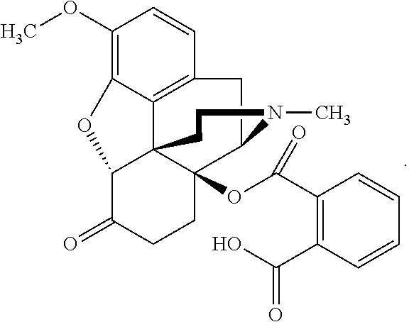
C1(OC)=C2C3=C(C=C1)CC1C4(OC(C5=C(C(O)=O)C=CC=C5)=O)C3(C(C(=O)CC4)O2)CCN1C
